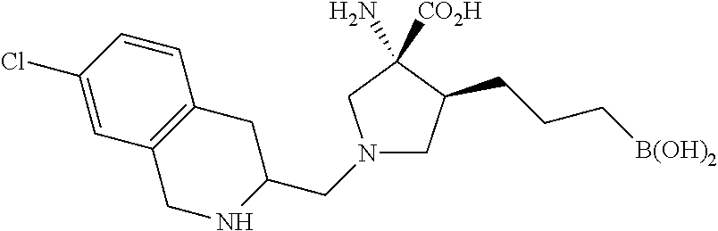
N1(CC2CC3=C(CN2)C=C(Cl)C=C3)CC(CCC[B(OH)2])C([CO2H])(N)C1
